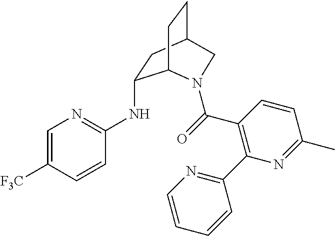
C1=C([F3C])C=CC(NC2CC3CCC2N(C(C2=C(C4=NC=CC=C4)N=C(C)C=C2)=O)C3)=N1
